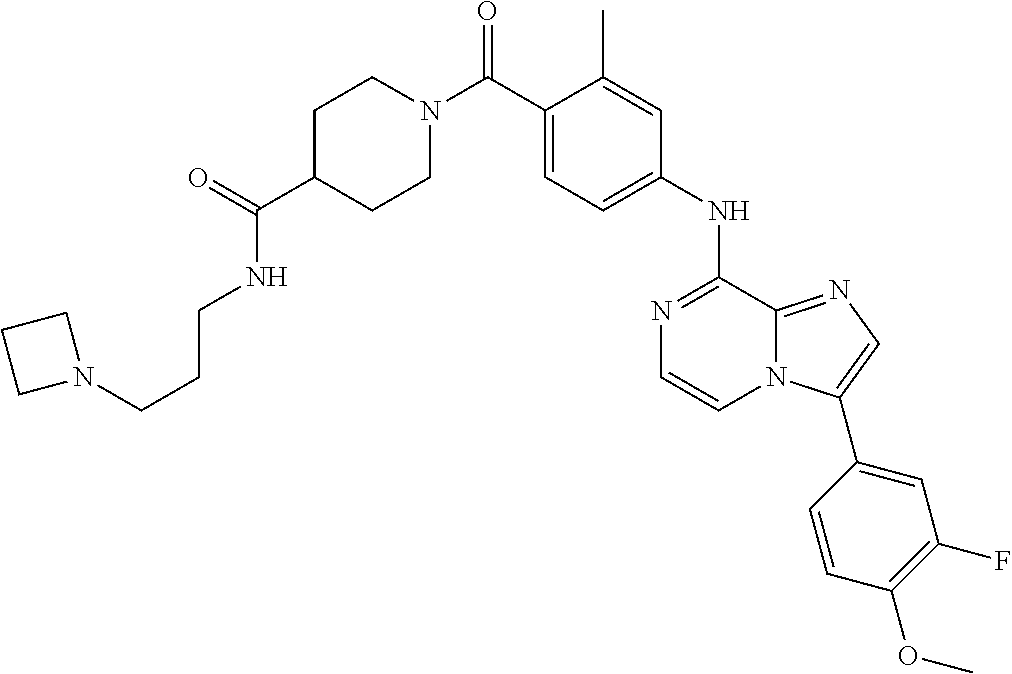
C1(NC2=NC=CN3C2=NC=C3C2=CC(F)=C(OC)C=C2)=CC=C(C(N2CCC(C(=O)NCCCN3CCC3)CC2)=O)C(C)=C1
